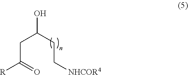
OC(CC[NHCOR4])CC([R])=O
